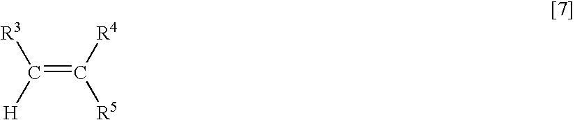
C(=C([R4])[R5])([R3])[H]
